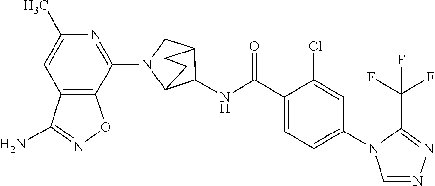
C1(N2C3C(NC(C4=CC=C(N5C=NN=C5C(F)(F)F)C=C4Cl)=O)C(C2)CC3)=NC(C)=CC2=C1ON=C2N
